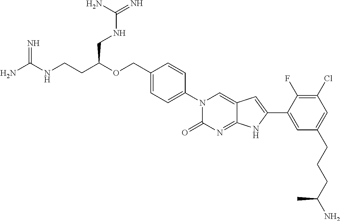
N=C(NCCC(OCC1=CC=C(N2C(=O)N=C3C(=C2)C=C(C2=CC(CCCC(N)C)=CC(Cl)=C2F)N3)C=C1)CNC(=N)N)N
